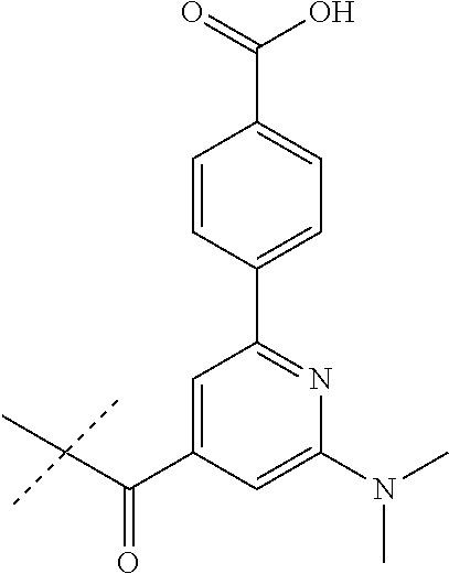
C1=CC(C2=NC(N(C)C)=CC(C(C(C)(C)C)=O)=C2)=CC=C1C(=O)O
